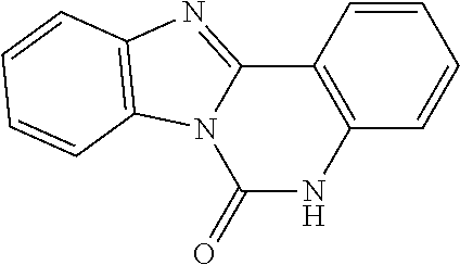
C12=NC3=C(N1C(=O)NC1=C2C=CC=C1)C=CC=C3
